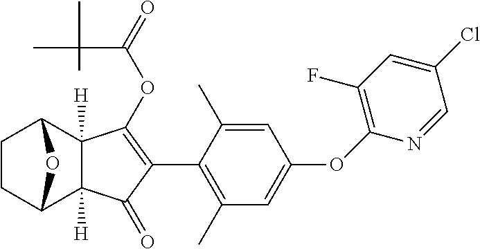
C1CC2C3([H])C([H])(C1O2)C(OC(=O)C(C)(C)C)=C(C1=C(C)C=C(OC2=C(F)C=C(Cl)C=N2)C=C1C)C3=O
